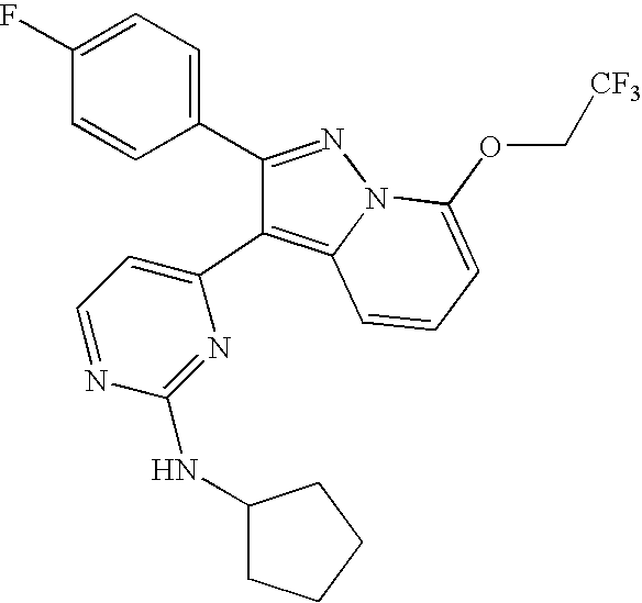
C1(C2=NN3C(=C2C2=CC=NC(NC4CCCC4)=N2)C=CC=C3OC[CF3])=CC=C(F)C=C1
